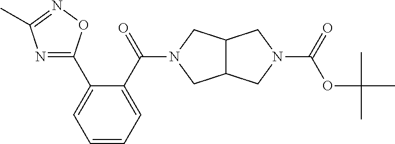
C1=C(C(=O)N2CC3C(C2)CN(C(=O)OC(C)(C)C)C3)C(C2=NC(C)=NO2)=CC=C1
